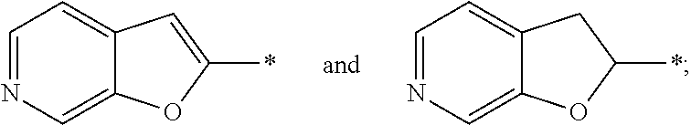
C12=CN=CC=C1C=C(*)O2.C12=CN=CC=C1CC(*)O2
